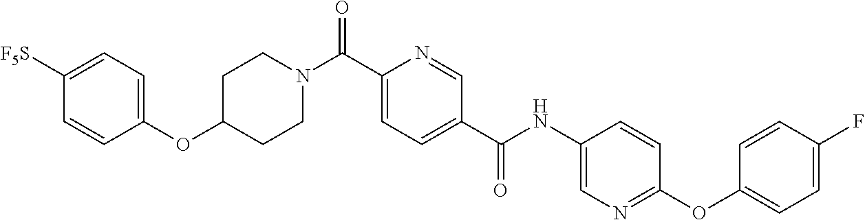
C1([F5S])=CC=C(OC2CCN(C(C3=CC=C(C(NC4=CN=C(OC5=CC=C(F)C=C5)C=C4)=O)C=N3)=O)CC2)C=C1
